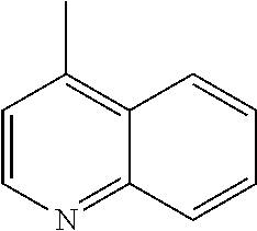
C1=CN=C2C(=C1C)C=CC=C2
